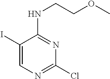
C1(I)=CN=C(Cl)N=C1NCCOC
